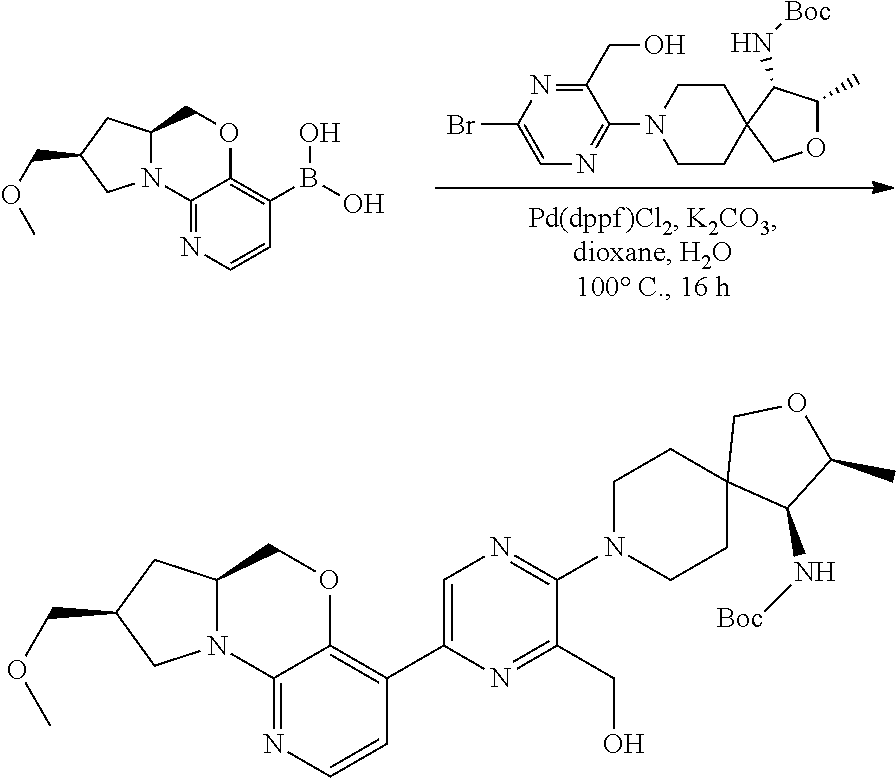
C1(CO)=NC(Br)=CN=C1N1CCC2(CC1)COC(C)C2N[Boc].C12=NC=CC(B(O)O)=C1OCC1N2CC(COC)C1.C12=NC=CC(C3=CN=C(N4CCC5(CC4)C(N[Boc])C(C)OC5)C(CO)=N3)=C1OCC1N2CC(COC)C1
